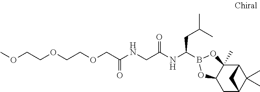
C12C3(C)C(CC(C1(C)C)C2)OB(C(NC(CNC(=O)COCCOCCOC)=O)CC(C)C)O3
